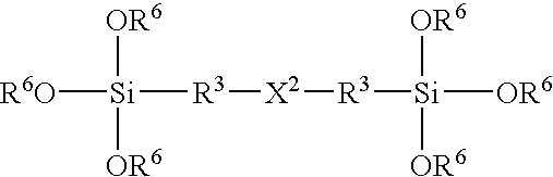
[R6O][Si]([R3][X2][R3][Si]([OR6])([OR6])[OR6])([OR6])[OR6]
